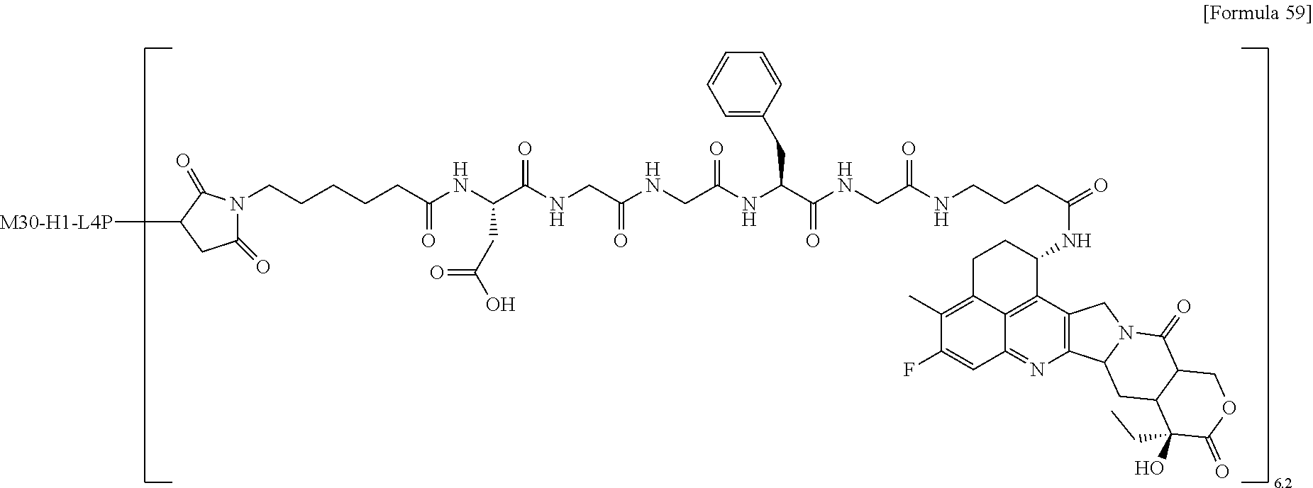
C1(=O)N(CCCCCC(NC(C(NCC(NCC(NC(C(NCC(NCCCC(=O)NC2CCC3=C(C)C(F)=CC4=NC5=C(C2=C34)CN2C5CC3C(C2=O)COC(=O)C3(O)CC)=O)=O)CC2=CC=CC=C2)=O)=O)=O)CC(O)=O)=O)C(=O)C([M30-H1-L4P])C1
